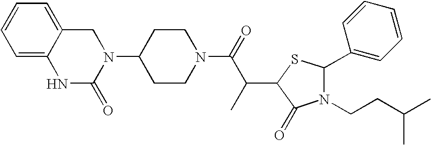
C1=C2C(=CC=C1)NC(=O)N(C1CCN(C(=O)C(C3C(=O)N(CCC(C)C)C(C4=CC=CC=C4)S3)C)CC1)C2
